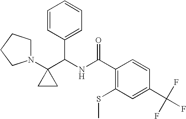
N1(C2(C(NC(C3=C(SC)C=C(C(F)(F)F)C=C3)=O)C3=CC=CC=C3)CC2)CCCC1
